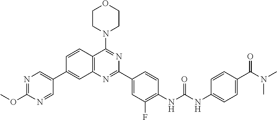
C1=CC2=C(C=C1C1=CN=C(OC)N=C1)N=C(C1=CC(F)=C(NC(NC3=CC=C(C(N(C)C)=O)C=C3)=O)C=C1)N=C2N1CCOCC1
